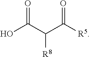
OC(C([R8])C([R5])=O)=O
